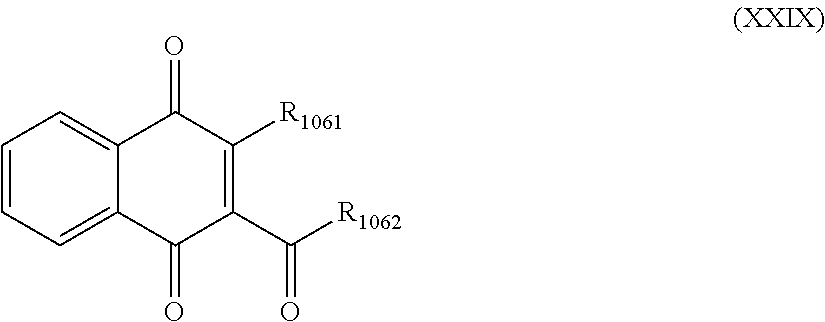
C1=CC=C2C(=C1)C(=O)C([R1061])=C(C([R1062])=O)C2=O
